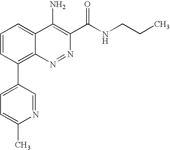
C1=CC(C2=CC=C(C)N=C2)=C2C(=C1)C(N)=C(C(NCCC)=O)N=N2
